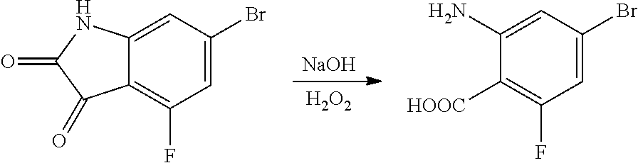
[NaOH].[H2O2].C12=CC(Br)=CC(F)=C1C(=O)C(=O)N2.C1(N)=CC(Br)=CC(F)=C1[HOOC]
